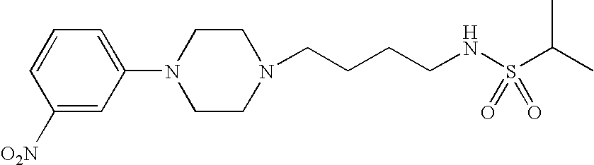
C1([O2N])=CC(N2CCN(CCCCNS(C(C)C)(=O)=O)CC2)=CC=C1
